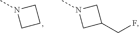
CN1CCC1.CN1CC(CF)C1
